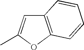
C12=C(OC(C)=C1)C=CC=C2
